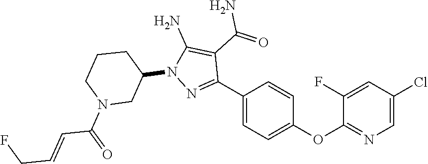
N1=C(C2=CC=C(OC3=NC=C(Cl)C=C3F)C=C2)C(C(N)=O)=C(N)N1C1CN(C(C=CCF)=O)CCC1
